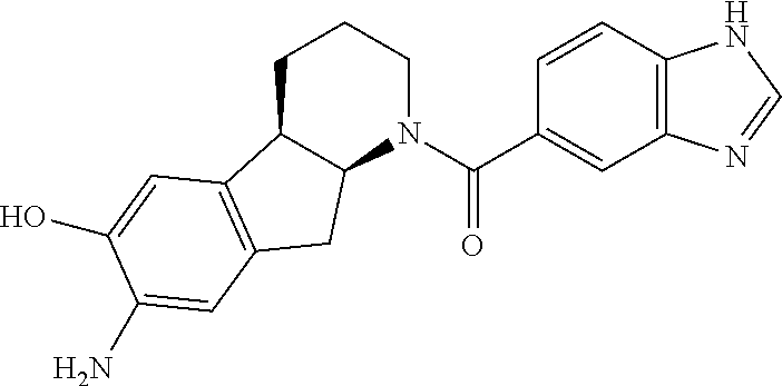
C1C2C(N(C(C3=CC4=C(C=C3)NC=N4)=O)CC1)CC1=C2C=C(O)C(N)=C1
